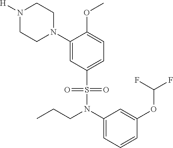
C1(N2CCN([H])CC2)=CC(S(=O)(=O)N(CCC)C2=CC=CC(OC(F)F)=C2)=CC=C1OC
